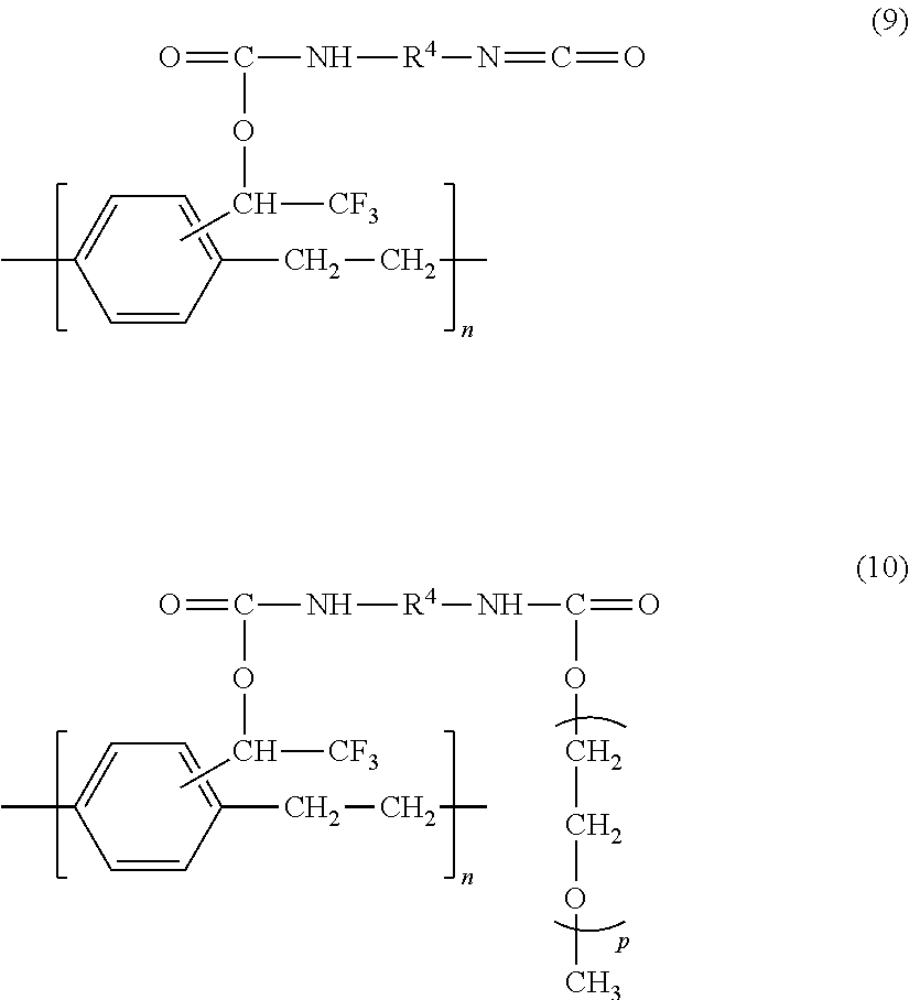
C1=CC(CCC)=CC=C1C.CC([CF3])OC(N[R4]N=C=O)=O.C1=CC(CCC)=CC=C1C.CC([CF3])OC(N[R4]NC(=O)OCCOC)=O
